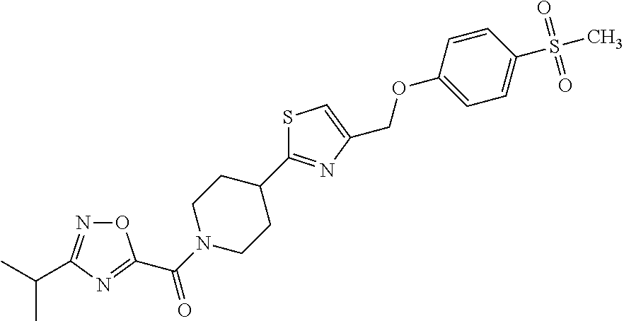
S1C=C(COC2=CC=C(S(C)(=O)=O)C=C2)N=C1C1CCN(C(C2=NC(C(C)C)=NO2)=O)CC1
